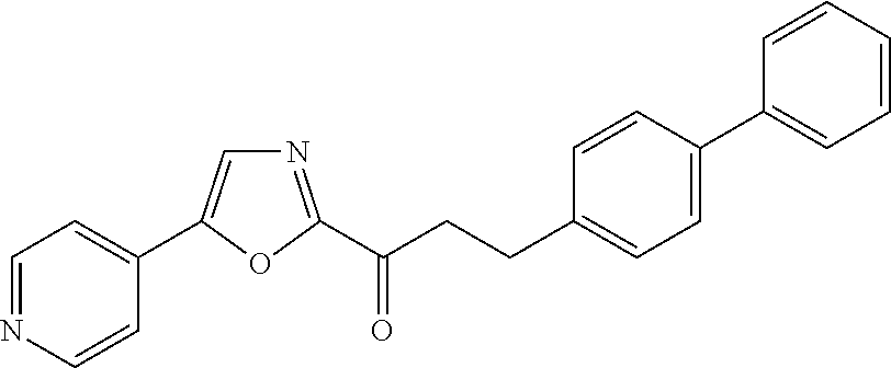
C1=NC=CC(C2=CN=C(C(CCC3=CC=C(C4=CC=CC=C4)C=C3)=O)O2)=C1
